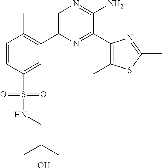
C1(C2=C(C)C=CC(S(=O)(=O)NCC(C)(C)O)=C2)=CN=C(N)C(C2=C(C)SC(C)=N2)=N1
